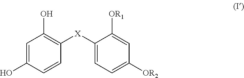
C1=C(O)C=CC([X]C2=CC=C([OR2])C=C2[OR1])=C1O
